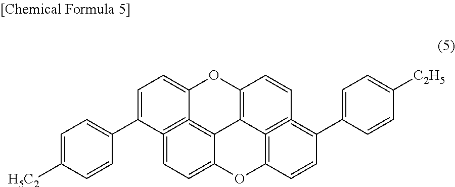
C1=C(C2=CC=C([H5C2])C=C2)C2=C3=C4C(=CC=2)OC2=C5=C(=C(C6=CC=C([C2H5])C=C6)C=C2)C=CC(=C45)OC3=C1
